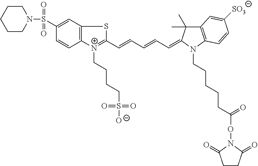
C1(S(=O)(=O)N2CCCCC2)=CC2=C(C=C1)[N+](CCCCS([O-])(=O)=O)=C(C=CC=CC=C1C(C)(C)C3=C(N1CCCCCC(ON1C(=O)CCC1=O)=O)C=CC([SO3])=C3)S2
